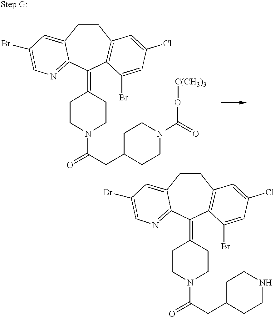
C1CC2=CC(Br)=CN=C2C(=C2CCN(C(=O)CC3CCN(C(=O)O[C(CH3)3])CC3)CC2)C2=C1C=C(Cl)C=C2Br.C1CC2=CC(Br)=CN=C2C(=C2CCN(C(=O)CC3CCNCC3)CC2)C2=C1C=C(Cl)C=C2Br
